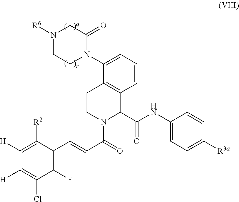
C1([H])=C([R2])C(C=CC(N2C(C(NC3=CC=C([R3a])C=C3)=O)C3=C(CC2)C(N2C(=O)CN([R6])CC2)=CC=C3)=O)=C(F)C(Cl)=C1[H]
